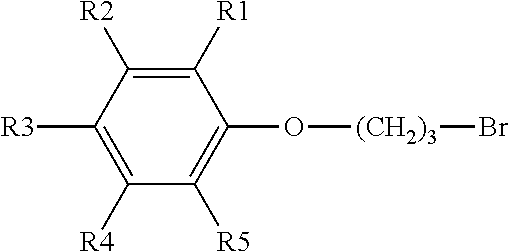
C1([R4])=C([R3])C([R2])=C([R1])C(O[(CH2)3]Br)=C1[R5]
